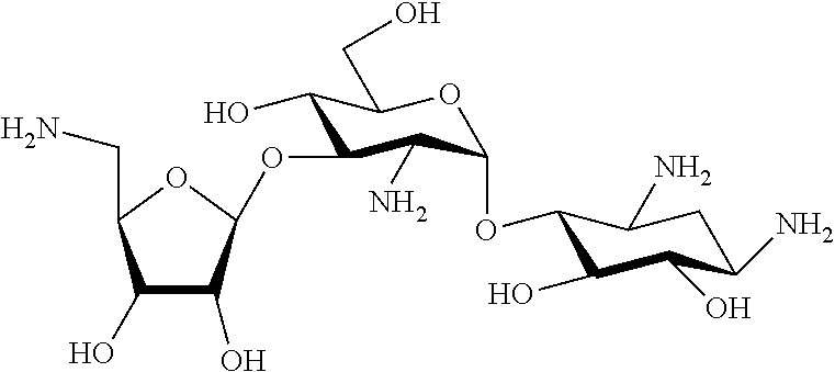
C1(O)C(O)C(OC2C(O)C(CO)OC(OC3C(O)C(O)C(N)CC3N)C2N)OC1CN
